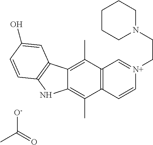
C12=C(C)C3=C(C(C)=C1NC1=C2C=C(O)C=C1)C=C[N+](CCN1CCCCC1)=C3.CC(=O)[O-]
